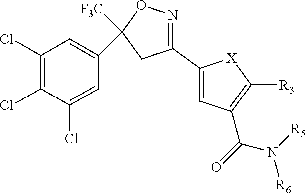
C1(Cl)=C(Cl)C(Cl)=CC(C2([F3C])ON=C(C3=CC(C(=O)N([R5])[R6])=C([R3])[X]3)C2)=C1
